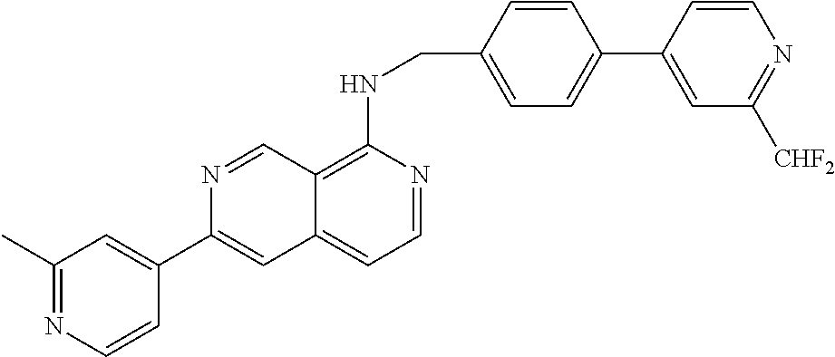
C12=C(NCC3=CC=C(C4=CC([CHF2])=NC=C4)C=C3)N=CC=C1C=C(C1=CC(C)=NC=C1)N=C2
